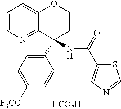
C1=CN=C2C(=C1)OCCC2(C1=CC=C([F3CO])C=C1)NC(=O)C1=CN=CS1.[HCO2H]
